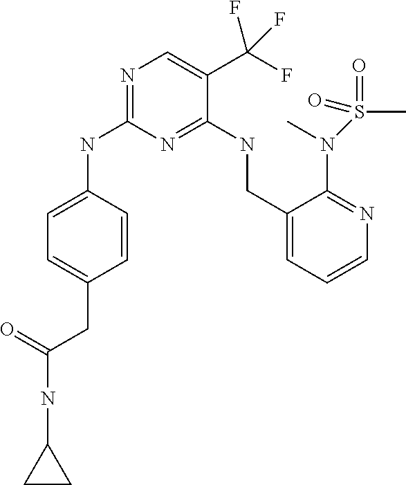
C1=C(NC2=NC=C(C(F)(F)F)C(NCC3=CC=CN=C3N(S(C)(=O)=O)C)=N2)C=CC(CC(NC2CC2)=O)=C1
